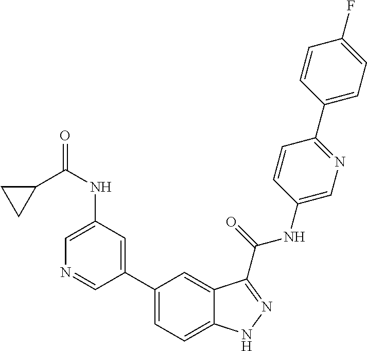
C1(NC(=O)C2CC2)=CN=CC(C2=CC=C3C(=C2)C(C(NC2=CN=C(C4=CC=C(F)C=C4)C=C2)=O)=NN3)=C1
